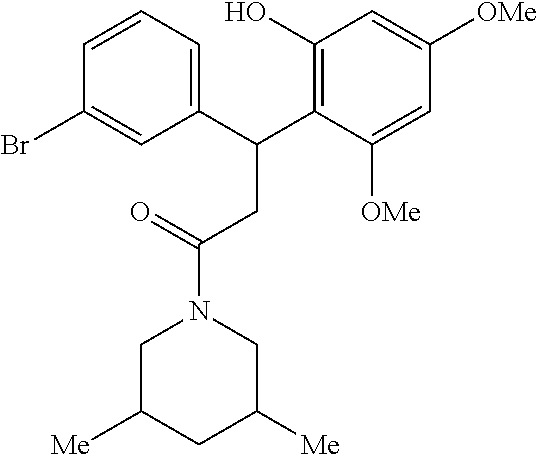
C1C([Me])CC([Me])CN1C(=O)CC(C1=C(O)C=C([OMe])C=C1[OMe])C1=CC=CC(Br)=C1
